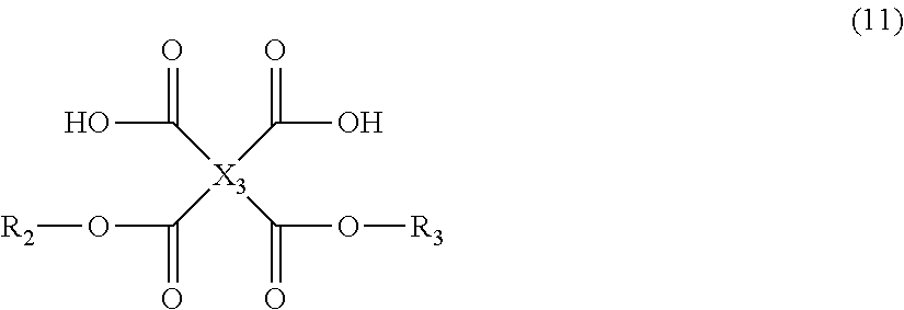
C([X3](C(O[R3])=O)(C(O)=O)C(O[R2])=O)(=O)O
